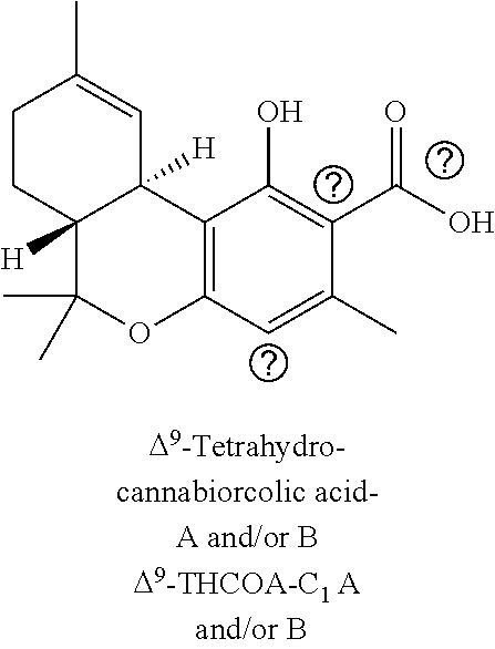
C1CC2([H])C([H])(C=C1C)C1=C(OC2(C)C)C=C(C)C(C(O)=O)=C1O
